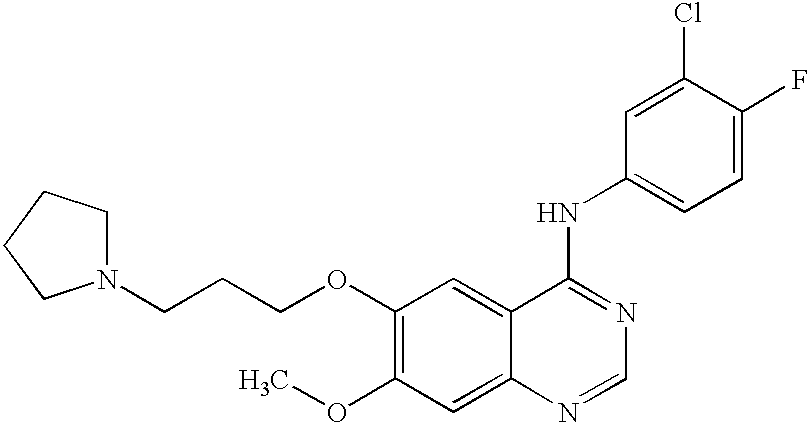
C(COC1=C(OC)C=C2C(=C1)C(NC1=CC=C(F)C(Cl)=C1)=NC=N2)CN1CCCC1
